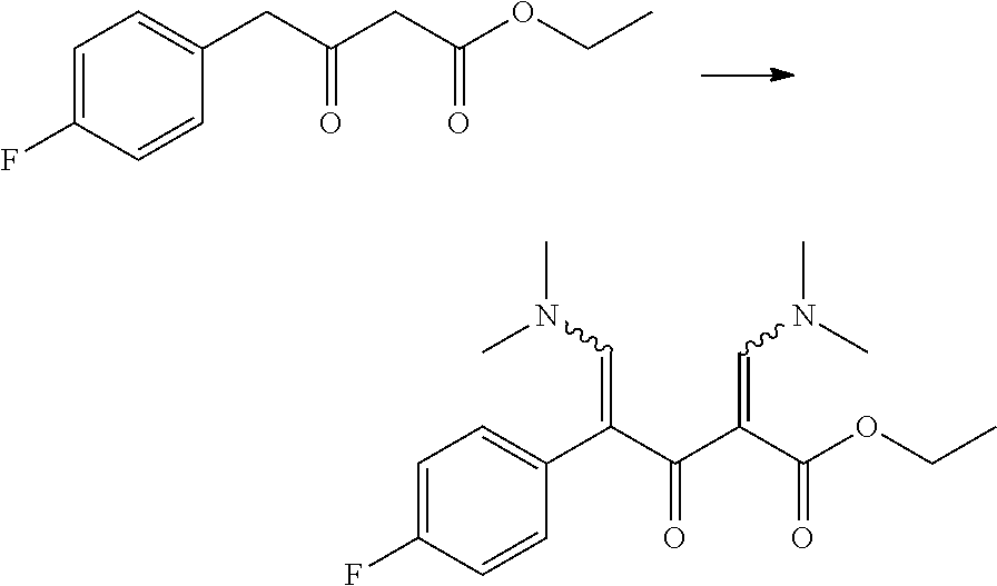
C1=C(F)C=CC(CC(CC(OCC)=O)=O)=C1.C1=C(F)C=CC(C(C(C(C(OCC)=O)=CN(C)C)=O)=CN(C)C)=C1
